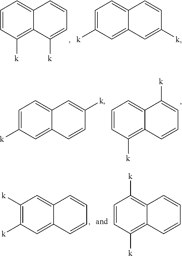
C1=CC([k])=C2C(=C1)C=CC=C2[k].C1=C([k])C=C2C(=C1)C=CC([k])=C2.C1=C([k])C=C2C(=C1)C=C([k])C=C2.C1=CC([k])=C2C(=C1)C([k])=CC=C2.C1([k])=C([k])C=C2C(=C1)C=CC=C2.C1=CC([k])=C2C(=C1[k])C=CC=C2
